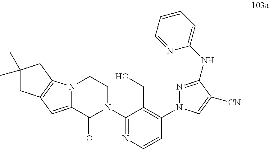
C12=CC3=C(N1CCN(C1=NC=CC(N4N=C(NC5=CC=CC=N5)C([CN])=C4)=C1CO)C2=O)CC(C)(C)C3
